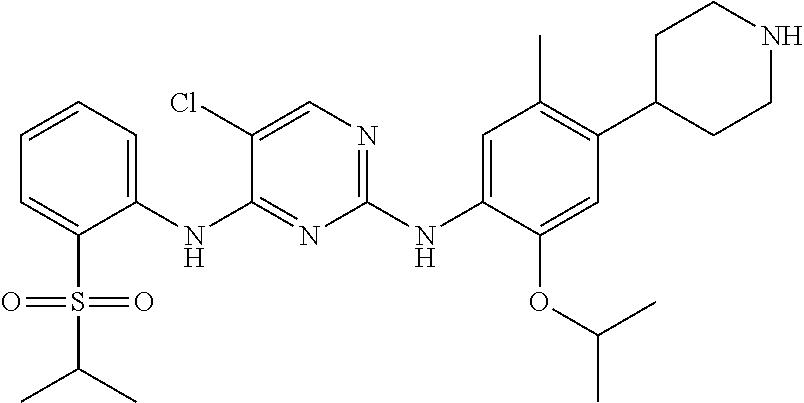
C1C(C2=C(C)C=C(NC3=NC=C(Cl)C(NC4=CC=CC=C4S(=O)(=O)C(C)C)=N3)C(OC(C)C)=C2)CCNC1
